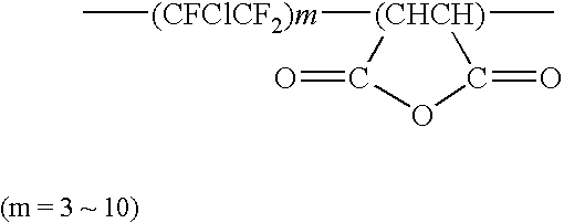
C[(CFClCF2)m][(CHCH)]1(C)C(=O)OC1=O
